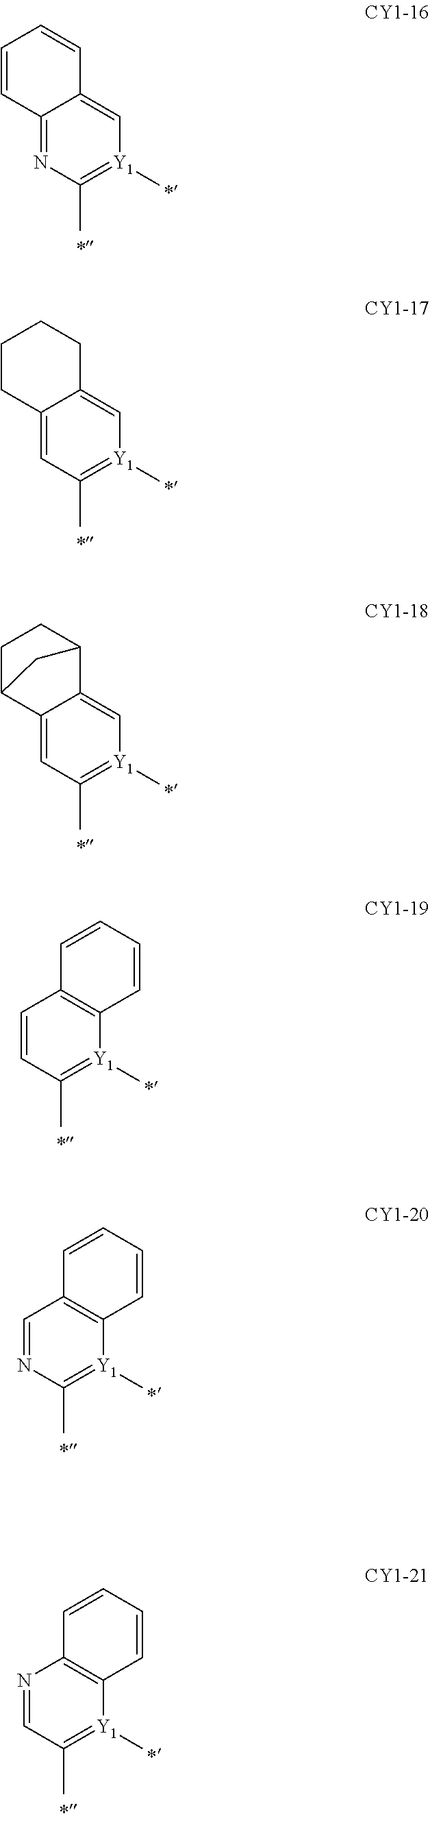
C12=NC(C)=[Y1](C)C=C1C=CC=C2.C12=CC(C)=[Y1](C)C=C1CCCC2.C12=CC(C)=[Y1](C)C=C1C1CCC2C1.C1=CC(C)=[Y1](C)C2=C1C=CC=C2.C1=NC(C)=[Y1](C)C2=C1C=CC=C2.N1=CC(C)=[Y1](C)C2=C1C=CC=C2
